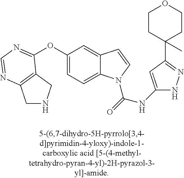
O(C1=CC=C2C(=C1)C=CN2C(=O)NC1=CC(C2(C)CCOCC2)=NN1)C1=NC=NC2=C1CNC2
